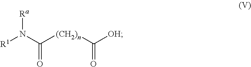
O=C(N([R1])[Ra])[(CH2)n]C([OH])=O
